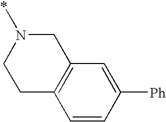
N1(*)CCC2=C(C1)C=C([Ph])C=C2
